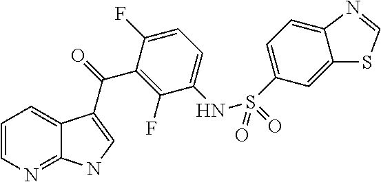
C1=CN=C2C(=C1)C(C(=O)C1=C(F)C(NS(C3=CC=C4C(=C3)SC=N4)(=O)=O)=CC=C1F)=CN2
